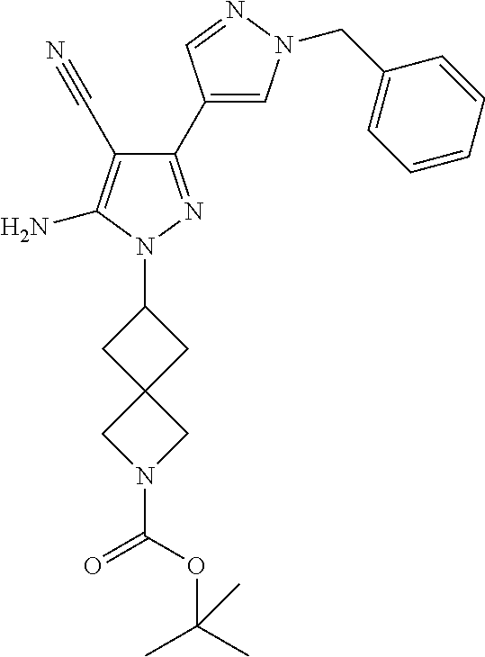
C1(C2=CN(CC3=CC=CC=C3)N=C2)=NN(C2CC3(C2)CN(C(OC(C)(C)C)=O)C3)C(N)=C1C#N
